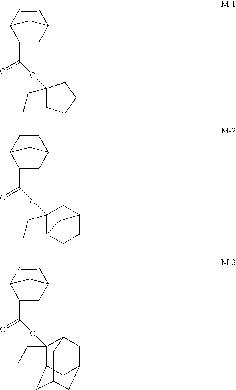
C1=CC2C(C(OC3(CC)CCCC3)=O)CC1C2.C1=CC2C(C(OC3(CC)C4CCC(C3)C4)=O)CC1C2.C1=CC2C(C(OC3(CC)C4CC5CC(CC3C5)C4)=O)CC1C2
